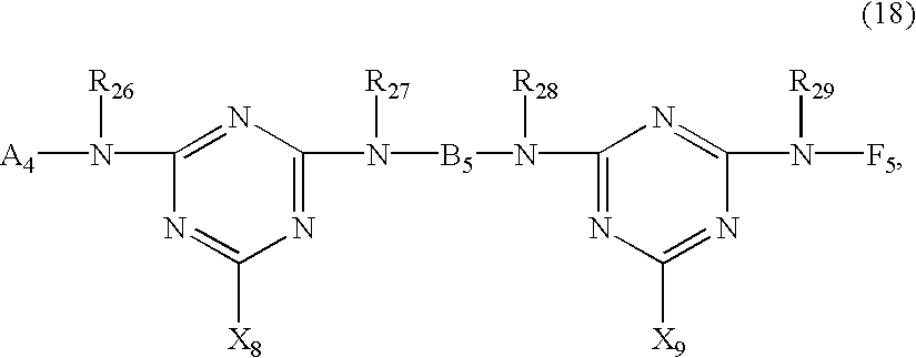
C1(N([R26])[A4])=NC(N([B5]N([R28])C2=NC([X9])=NC(N([R29])[F5])=N2)[R27])=NC([X8])=N1
